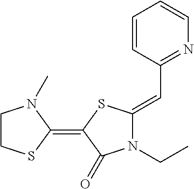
C1CSC(=C2C(=O)N(CC)C(=CC3=NC=CC=C3)S2)N1C
